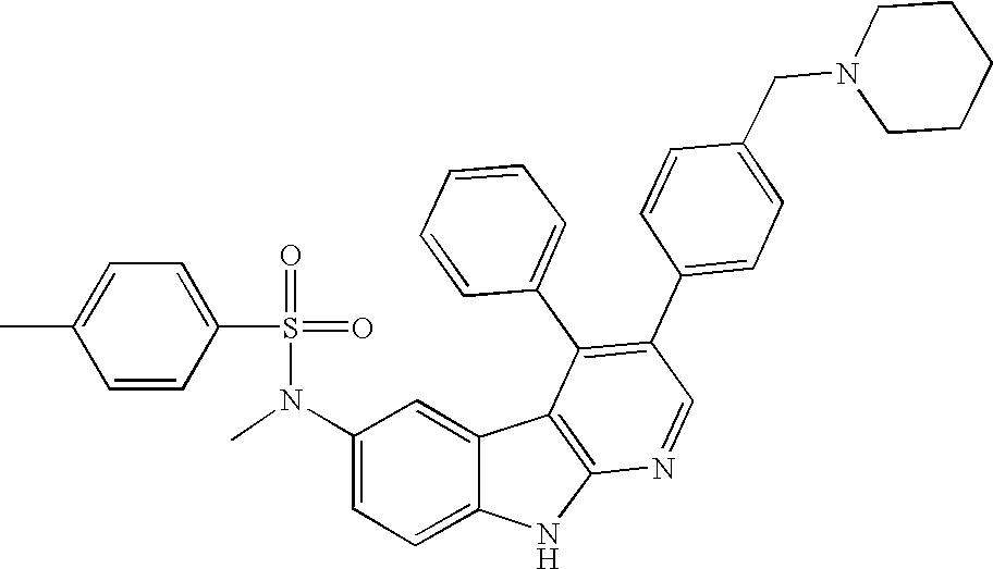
N(C1=CC=C2C(=C1)C1=C(N2)N=CC(C2=CC=C(CN3CCCCC3)C=C2)=C1C1=CC=CC=C1)(C)S(=O)(=O)C1=CC=C(C)C=C1
